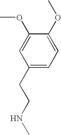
C1(CCNC)=CC=C(OC)C(OC)=C1
